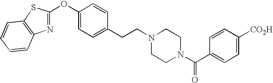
C1=CC=CC2=C1SC(OC1=CC=C(CCN3CCN(C(C4=CC=C([CO2H])C=C4)=O)CC3)C=C1)=N2
